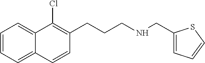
C1=CC=C2C(=C1)C(Cl)=C(CCCNCC1=CC=CS1)C=C2
